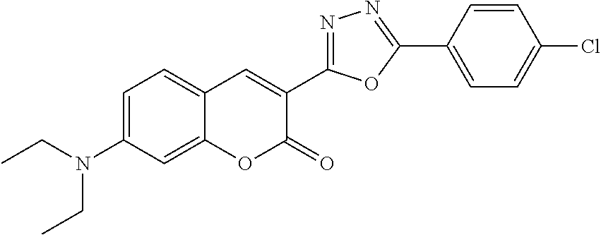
C1=C(N(CC)CC)C=C2C(=C1)C=C(C1=NN=C(C3=CC=C(Cl)C=C3)O1)C(=O)O2
